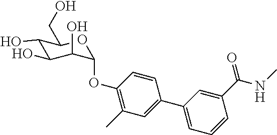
C1(O)C(O)C(O)C(OC2=C(C)C=C(C3=CC=CC(C(NC)=O)=C3)C=C2)OC1CO
